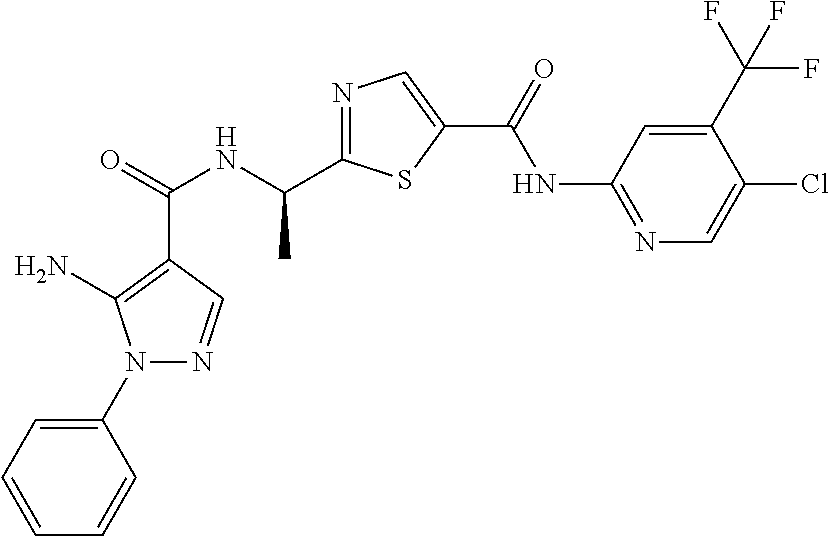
C(=O)(NC(C1=NC=C(C(NC2=NC=C(Cl)C(C(F)(F)F)=C2)=O)S1)C)C1=C(N)N(C2=CC=CC=C2)N=C1
